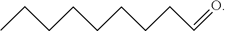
CCCCCCCCC=O
